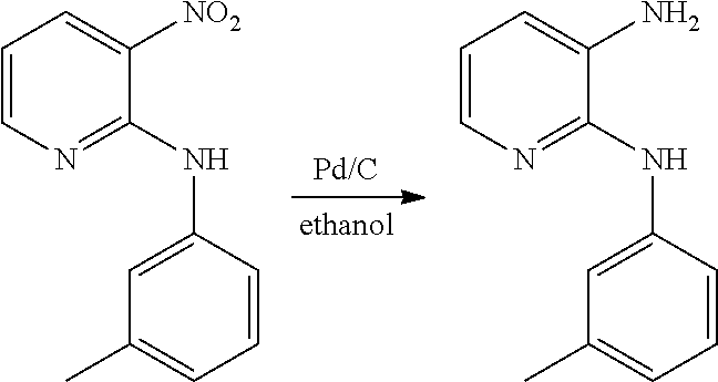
C1=CC=C([NO2])C(NC2=CC(C)=CC=C2)=N1.C1=CC=C(N)C(NC2=CC(C)=CC=C2)=N1
